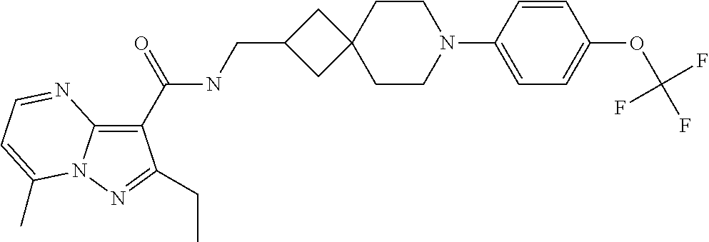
C1(C(NCC2CC3(C2)CCN(C2=CC=C(OC(F)(F)F)C=C2)CC3)=O)=C2N(N=C1CC)C(C)=CC=N2
